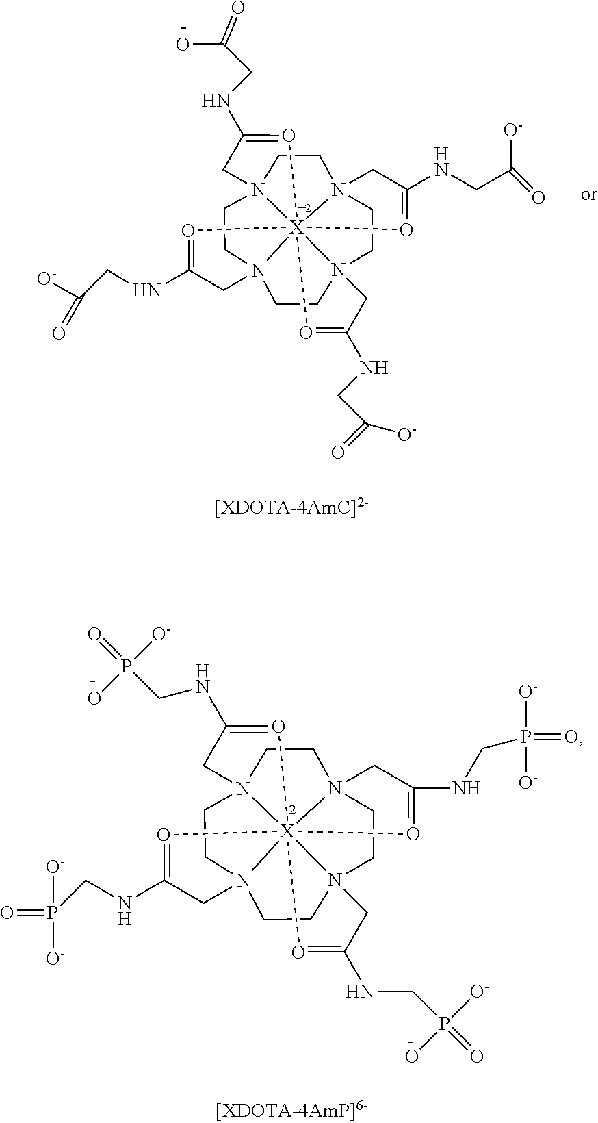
N123CCN45CCN67CCN8(CC1)[X]264(O=C(NCC(O)=O)C5)(O=C(NCC([O-])=O)C3)(O=C(NCC(=O)[O-])C8)O=C(NCC(=O)[O-])C7.N123CCN45CCN67CCN8(CC1)[X]264(O=C(NCP(O)([O-])=O)C5)(O=C(NCP([O-])(=O)[O-])C3)(O=C(NCP([O-])(O)=O)C8)O=C(NCP([O-])([O-])=O)C7
